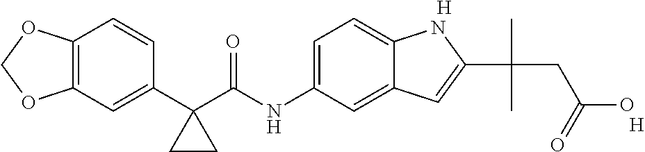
C1(C2(C(NC3=CC=C4C(=C3)C=C(C(C)(CC(O)=O)C)N4)=O)CC2)=CC2=C(C=C1)OCO2.[H].[H]
